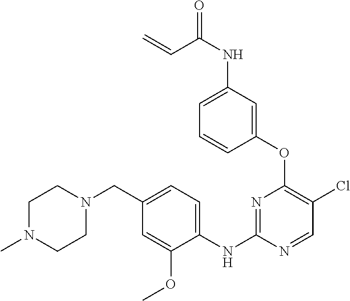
C1(OC2=C(Cl)C=NC(NC3=CC=C(CN4CCN(C)CC4)C=C3OC)=N2)=CC(NC(=O)C=C)=CC=C1
